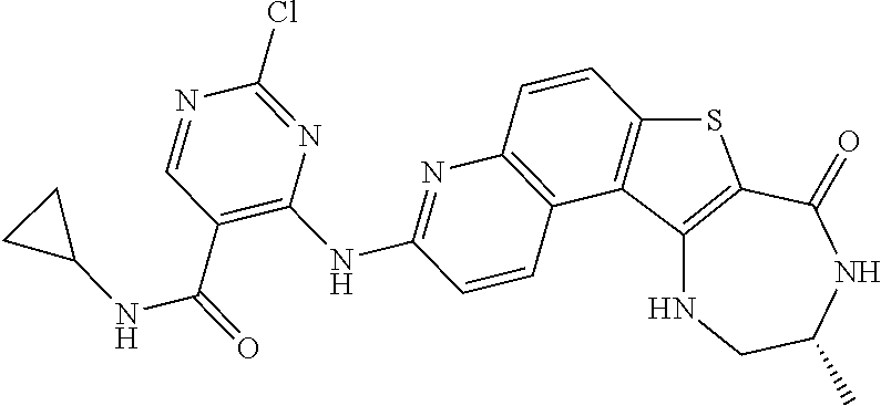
C12=C(C(=O)NC(C)CN1)SC1=C2C2=C(C=C1)N=C(NC1=C(C(=O)NC3CC3)C=NC(Cl)=N1)C=C2
